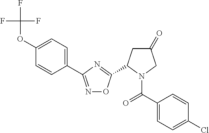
C1=C(OC(F)(F)F)C=CC(C2=NOC(C3CC(=O)CN3C(C3=CC=C(Cl)C=C3)=O)=N2)=C1
